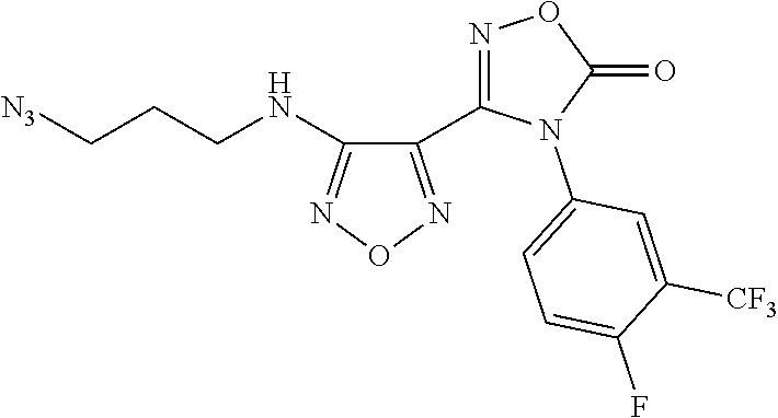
[N3]CCCNC1=NON=C1C1=NOC(=O)N1C1=CC=C(F)C([CF3])=C1
